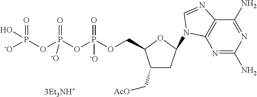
N1=C(N)N=C(N)C2=C1N(C1CC(C[AcO])C(COP(OP(OP([-O])(=O)O)(=O)[-O])(=O)[-O])O1)C=N2
